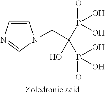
C1=CN=CN1CC(O)(P(O)(O)=O)P(=O)(O)O
